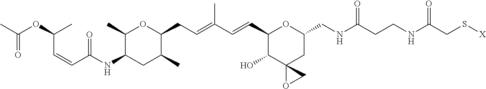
C1(C)C(NC(C=CC(OC(C)=O)C)=O)CC(C)C(CC=C(C=CC2C(O)C3(CC(CNC(CCNC(CS[X])=O)=O)O2)OC3)C)O1
